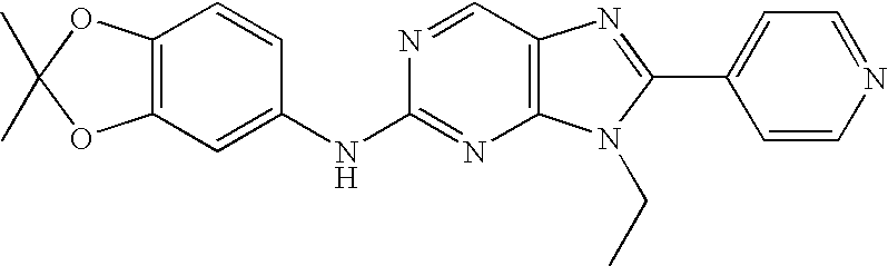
C12=C(C=C(NC3=NC4=C(C=N3)N=C(C3=CC=NC=C3)N4CC)C=C1)OC(C)(C)O2
